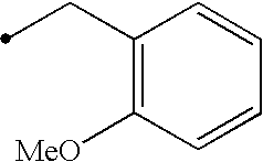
C(C1=C([MeO])C=CC=C1)C
